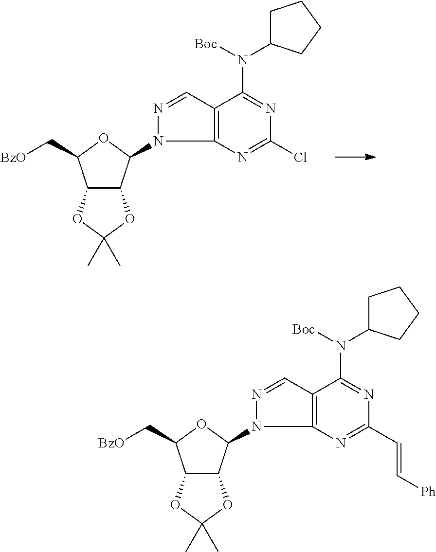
C12C(C(N3N=CC4=C3N=C(Cl)N=C4N(C3CCCC3)[Boc])OC1C[BzO])OC(C)(C)O2.C12C(C(N3N=CC4=C3N=C(C=C[Ph])N=C4N(C3CCCC3)[Boc])OC1C[BzO])OC(C)(C)O2
